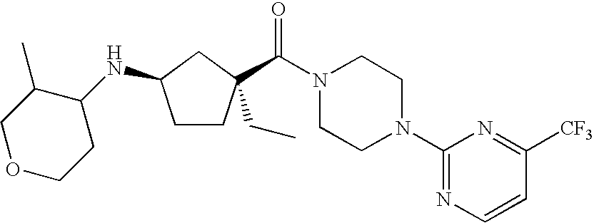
C1CC(C(=O)N2CCN(C3=NC=CC([CF3])=N3)CC2)(CC)CC1NC1C(C)COCC1
